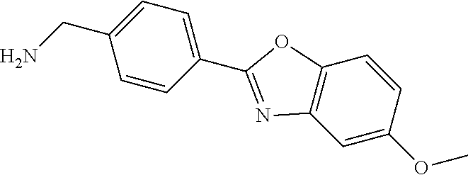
N1=C(C2=CC=C(CN)C=C2)OC2=C1C=C(OC)C=C2
